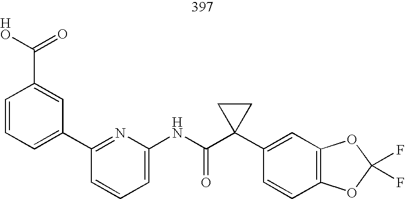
C1=CC=C(C2=NC(NC(C3(C4=CC5=C(C=C4)OC(F)(F)O5)CC3)=O)=CC=C2)C=C1C(O)=O
